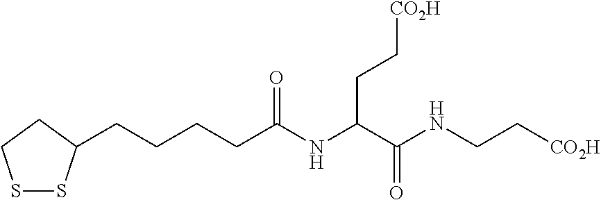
S1SC(CCCCC(NC(C(NCC[CO2H])=O)CC[CO2H])=O)CC1
